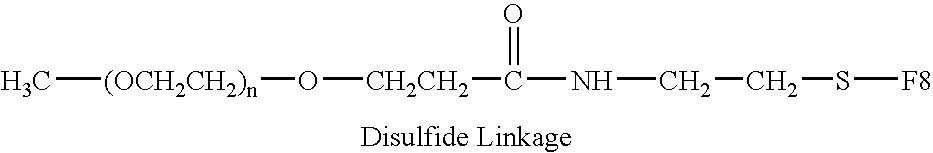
C[(OCH2CH2)n]O[CH2CH2]C(NCCS[F8])=O
